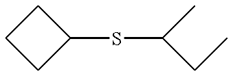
C1(SC(CC)C)CCC1
